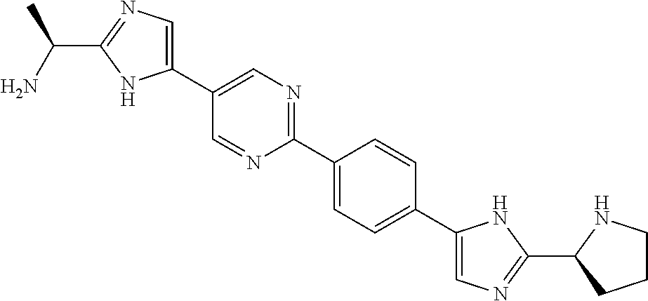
C1(C2=NC=C(C3=CN=C(C(N)C)N3)C=N2)=CC=C(C2=CN=C(C3CCCN3)N2)C=C1
